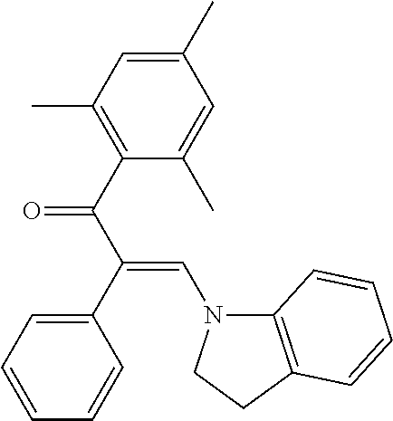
C1(C)=CC(C)=C(C(C(C2=CC=CC=C2)=CN2C3=C(CC2)C=CC=C3)=O)C(C)=C1
